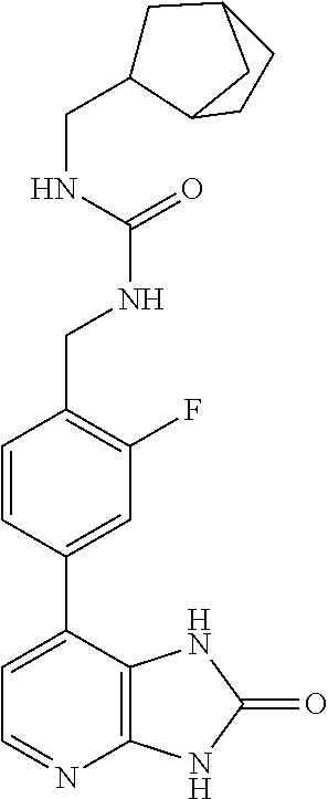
C1=CC(C2=CC=NC3=C2NC(=O)N3)=CC(F)=C1CNC(=O)NCC1CC2CC1CC2
